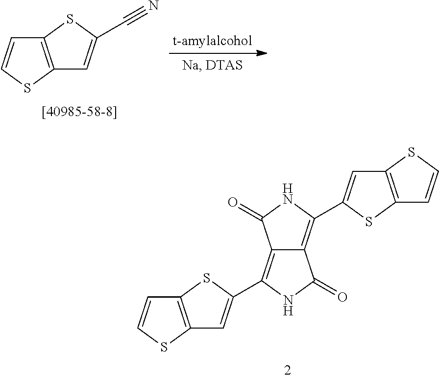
C12=C(SC=C1)C=C(C#N)S2.C12=C(C3=CC4=C(C=CS4)S3)NC(=O)C1=C(C1=CC3=C(S1)C=CS3)NC2=O
